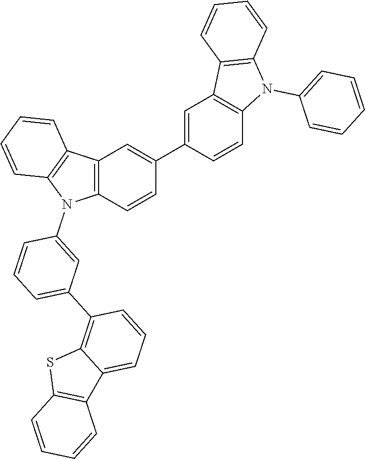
C12=C(C=CC(C3=CC4=C(C=C3)N(C3=CC=CC=C3)C3=C4C=CC=C3)=C1)N(C1=CC(C3=C4C(=CC=C3)C3=C(S4)C=CC=C3)=CC=C1)C1=C2C=CC=C1
